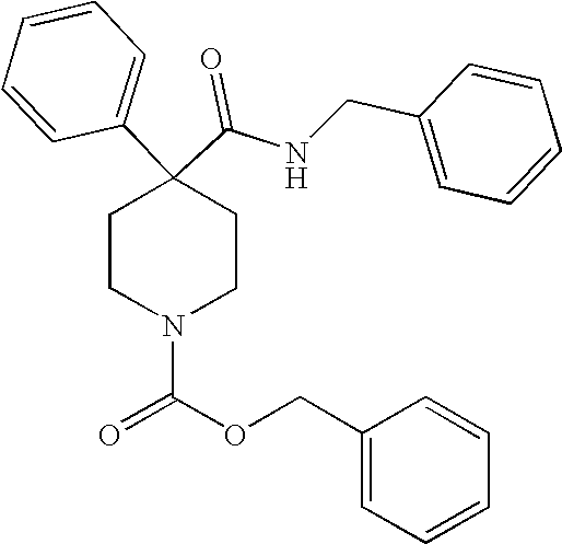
N(C(C1(C2=CC=CC=C2)CCN(C(OCC2=CC=CC=C2)=O)CC1)=O)CC1=CC=CC=C1
